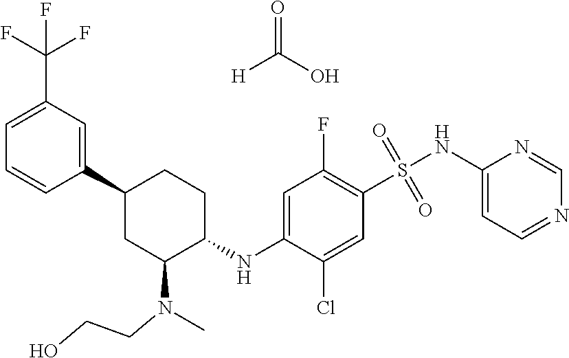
C1(C2CC(N(C)CCO)C(NC3=CC(F)=C(S(=O)(=O)NC4=CC=NC=N4)C=C3Cl)CC2)=CC(C(F)(F)F)=CC=C1.O=C(O)[H]
